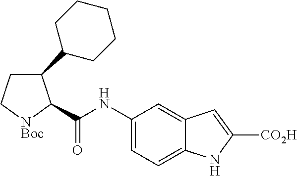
C1C[NBoc]C(C(NC2=CC=C3C(=C2)C=C([CO2H])N3)=O)C1C1CCCCC1
